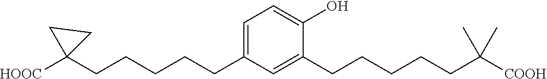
C1=C(O)C(CCCCCC(C)(C)[COOH])=CC(CCCCCC2([HOOC])CC2)=C1
